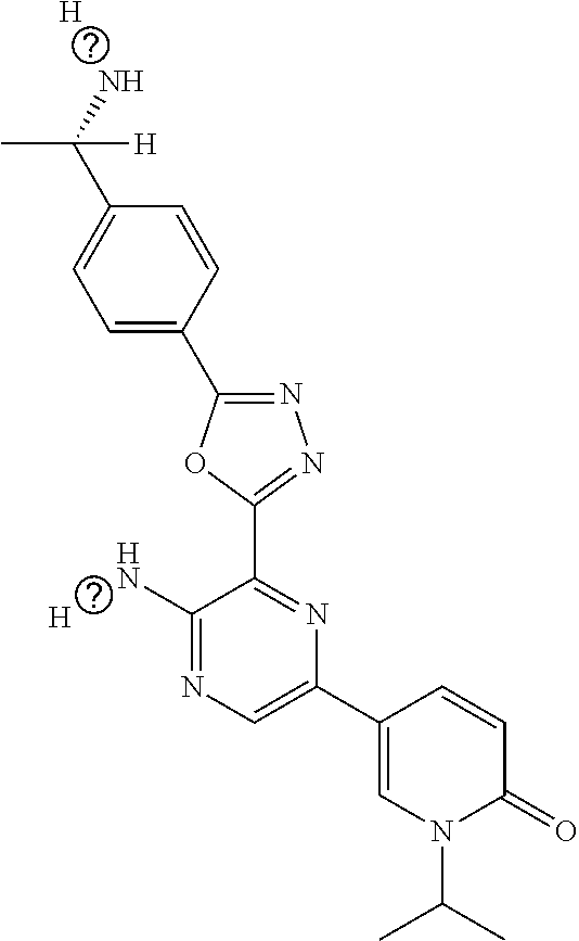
C1=C(C2=NN=C(C3=NC(C4=CN(C(C)C)C(=O)C=C4)=CN=C3N)O2)C=CC(C(N)(C)[H])=C1.[H].[H]
